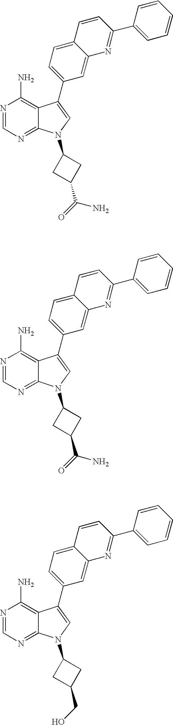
C12=NC=NC(N)=C1C(C1=CC=C3C(=C1)N=C(C1=CC=CC=C1)C=C3)=CN2C1CC(C(=O)N)C1.C12=NC=NC(N)=C1C(C1=CC=C3C(=C1)N=C(C1=CC=CC=C1)C=C3)=CN2C1CC(C(=O)N)C1.C12=NC=NC(N)=C1C(C1=CC=C3C(=C1)N=C(C1=CC=CC=C1)C=C3)=CN2C1CC(CO)C1
